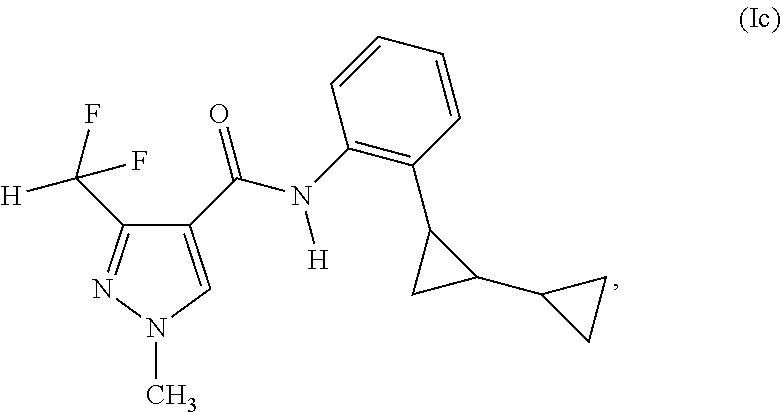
C1(C(N(C2=C(C3CC3C3CC3)C=CC=C2)[H])=O)=CN(C)N=C1C(F)([H])F
